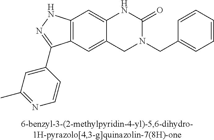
C12=C(C=C3C(=C1)NC(=O)N(CC1=CC=CC=C1)C3)C(C1=CC(C)=NC=C1)=NN2
